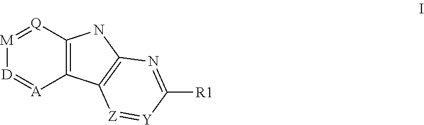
[M]1=[Q]C2=C([A]=[D]1)C1=C(N2)N=C([R1])[Y]=[Z]1
